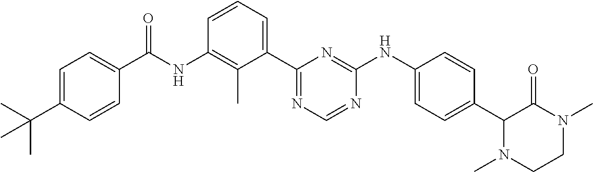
N(C1=C(C)C(C2=NC=NC(NC3=CC=C(C4N(C)CCN(C)C4=O)C=C3)=N2)=CC=C1)C(=O)C1=CC=C(C(C)(C)C)C=C1
